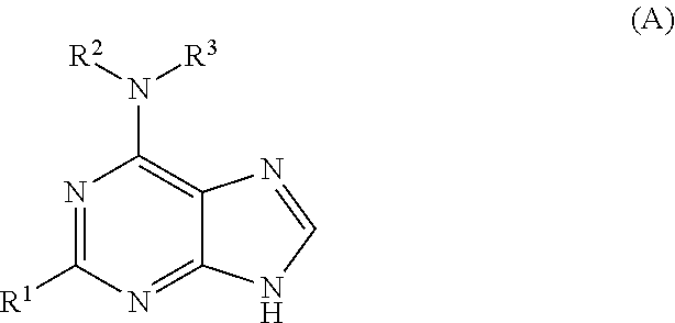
N1=C([R1])N=C2C(=C1N([R2])[R3])N=CN2
